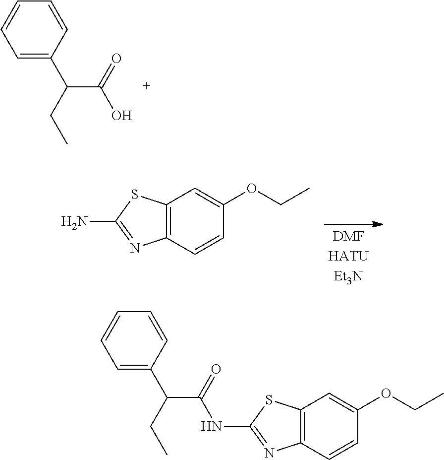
C1=C(C(CC)C(=O)O)C=CC=C1.C12=C(C=CC(OCC)=C1)N=C(N)S2.C1=C(C(CC)C(=O)NC2=NC3=C(C=C(OCC)C=C3)S2)C=CC=C1
